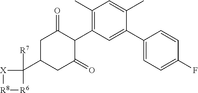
[X]1[R8][R6]C1(C1CC(=O)C(C2=C(C)C=C(C)C(C3=CC=C(F)C=C3)=C2)C(=O)C1)[R7]
